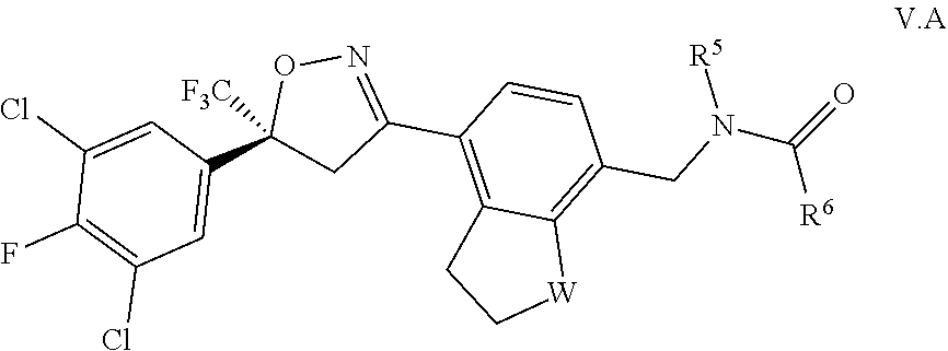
C1=C(Cl)C(F)=C(Cl)C=C1C1([F3C])CC(C2=C3C(=C(CN(C([R6])=O)[R5])C=C2)[W]CC3)=NO1
